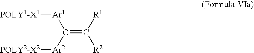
C(=C([R1])[R2])([Ar2][POLY2-X2])[Ar1][POLY1-X1]
